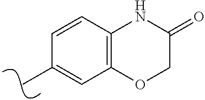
C1=CC2=C(C=C1C)OCC(=O)N2
